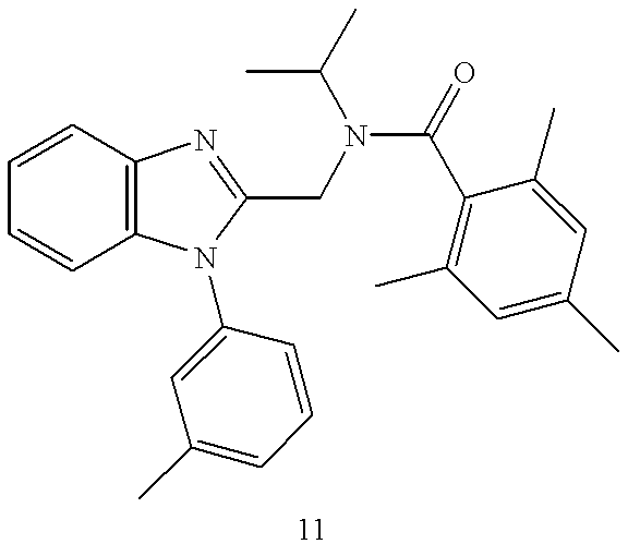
C1=CC=CC2=C1N=C(CN(C(=O)C1=C(C)C=C(C)C=C1C)C(C)C)N2C1=CC(C)=CC=C1
